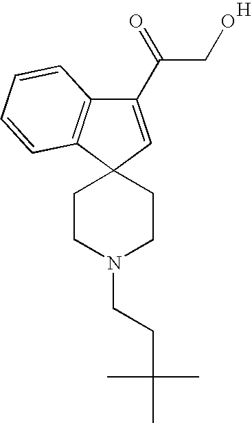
C1(C(=O)CO)=CC2(C3=C1C=CC=C3)CCN(CCC(C)(C)C)CC2.[H]
